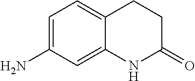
C1=C(N)C=C2C(=C1)CCC(=O)N2
